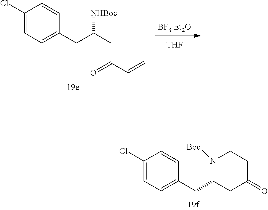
C(CC1=CC=C(Cl)C=C1)(CC(C=C)=O)[NHBoc].[BF3 Et2O].[THF].C1C(=O)CCN([Boc])C1CC1=CC=C(Cl)C=C1
